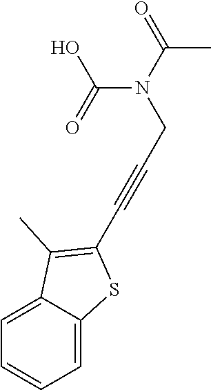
C1=CC=C2C(=C1)C(C)=C(C#CCN(C(O)=O)C(C)=O)S2
